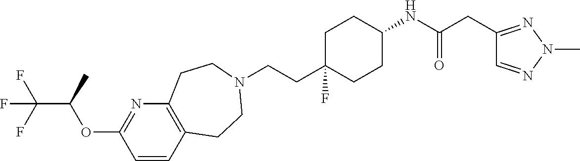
C1=CC2=C(N=C1OC(C(F)(F)F)C)CCN(CCC1(F)CCC(NC(CC3=NN(C)N=C3)=O)CC1)CC2
